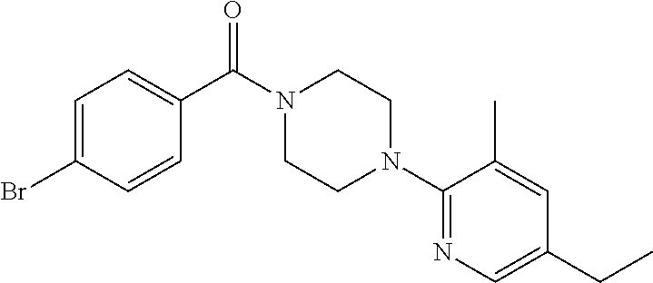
BrC1=CC=C(C(N2CCN(C3=NC=C(CC)C=C3C)CC2)=O)C=C1
